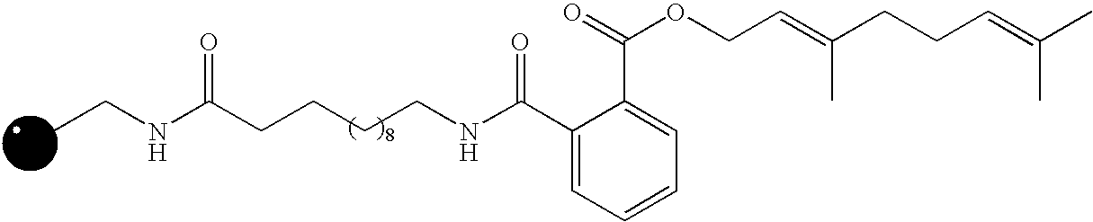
CCNC(CCCCNC(C1=CC=CC=C1C(=O)OCC=C(CCC=C(C)C)C)=O)=O
